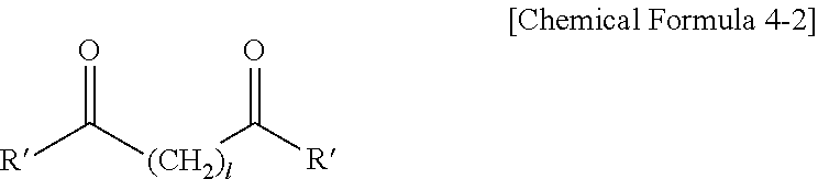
[R]C([(CH2)l]C([R])=O)=O
